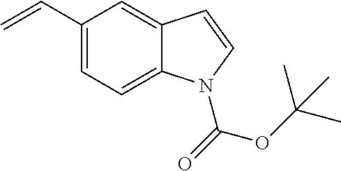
C1(C=C)=CC=C2C(=C1)C=CN2C(OC(C)(C)C)=O
